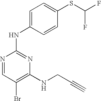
N1=CC(Br)=C(NCC#C)N=C1NC1=CC=C(SC(F)F)C=C1
